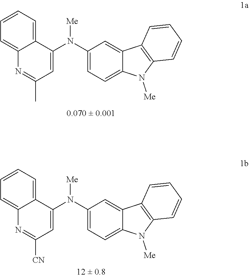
C12=CC=CC=C1N=C(C)C=C2N(C1=CC=C2C(=C1)C1=C(N2[Me])C=CC=C1)[Me].C12=CC=CC=C1N=C([CN])C=C2N(C1=CC=C2C(=C1)C1=C(N2[Me])C=CC=C1)[Me]
